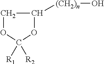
C1C([(CH2)n]O)OC([R1])([R2])O1
